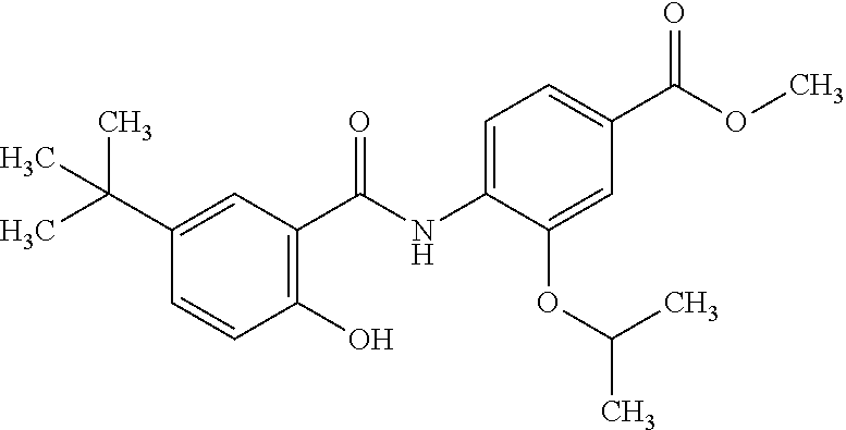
C1(C(C)(C)C)=CC(C(NC2=CC=C(C(OC)=O)C=C2OC(C)C)=O)=C(O)C=C1
